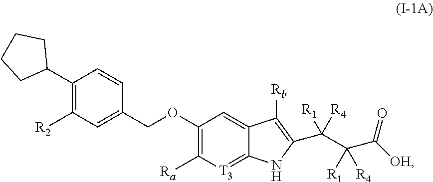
C1(C2CCCC2)=C([R2])C=C(COC2=C([Ra])[T3]=C3C(=C2)C([Rb])=C(C(C(C([OH])=O)([R1])[R4])([R4])[R1])N3)C=C1
